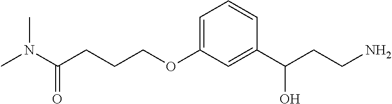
C1=C(OCCCC(N(C)C)=O)C=C(C(CCN)O)C=C1
